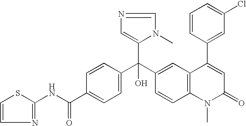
C1=C(C(NC2=NC=CS2)=O)C=CC(C(C2=CC3=C(C=C2)N(C)C(=O)C=C3C2=CC(Cl)=CC=C2)(C2=CN=CN2C)O)=C1
